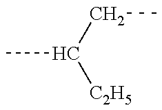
C(CC)([C2H5])C
